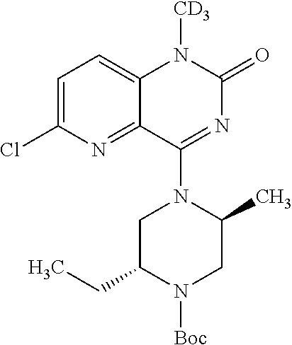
N1([Boc])C(CC)CN(C2=NC(=O)N([CD3])C3=CC=C(Cl)N=C32)C(C)C1
